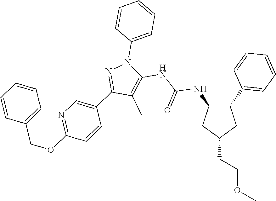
C1(NC(NC2=C(C)C(C3=CN=C(OCC4=CC=CC=C4)C=C3)=NN2C2=CC=CC=C2)=O)C(C2=CC=CC=C2)CC(CCOC)C1
